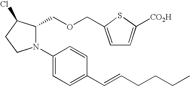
C1(COCC2=CC=C([CO2H])S2)N(C2=CC=C(C=CCCCC)C=C2)CCC1Cl
